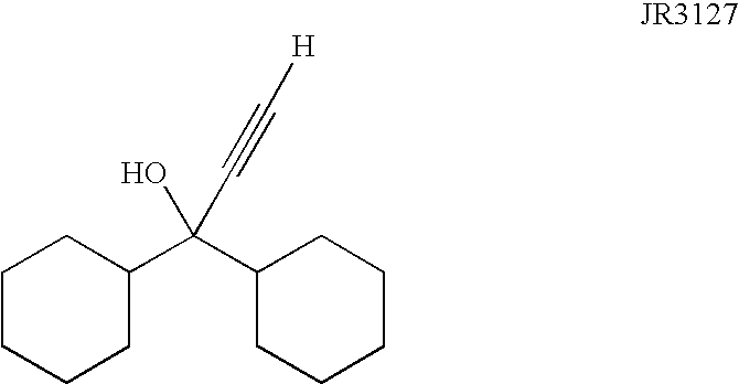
C1CCCC(C(C2CCCCC2)(O)C#C[H])C1
